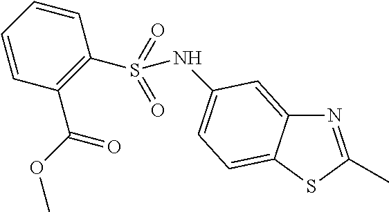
N1=C(C)SC2=CC=C(NS(C3=C(C(OC)=O)C=CC=C3)(=O)=O)C=C12
